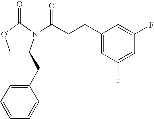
O=C(CCC1=CC(F)=CC(F)=C1)N1C(=O)OCC1CC1=CC=CC=C1
